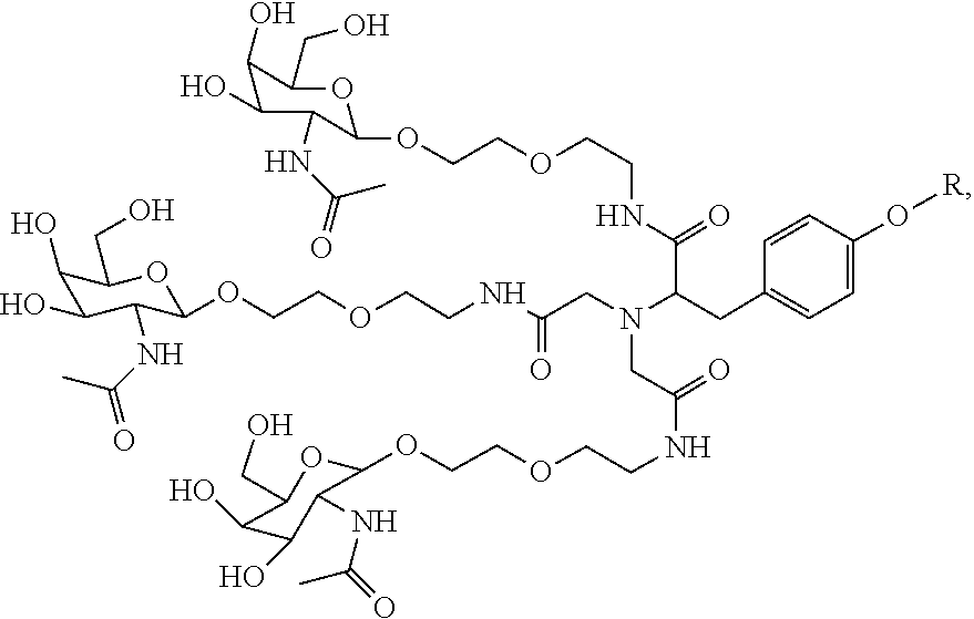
C(COC1OC(CO)C(O)C(O)C1NC(=O)C)OCCNC(C(CC1=CC=C(O[R])C=C1)N(CC(NCCOCCOC1C(NC(=O)C)C(O)C(O)C(CO)O1)=O)CC(=O)NCCOCCOC1OC(CO)C(O)C(O)C1NC(=O)C)=O
